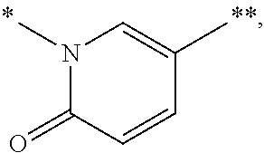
CN1C(=O)C=CC(C)=C1
